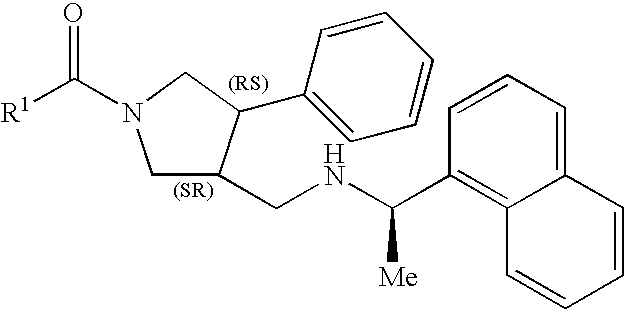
C1C(CNC(C2=C3C(=CC=C2)C=CC=C3)[Me])C(C2=CC=CC=C2)CN1C([R1])=O
